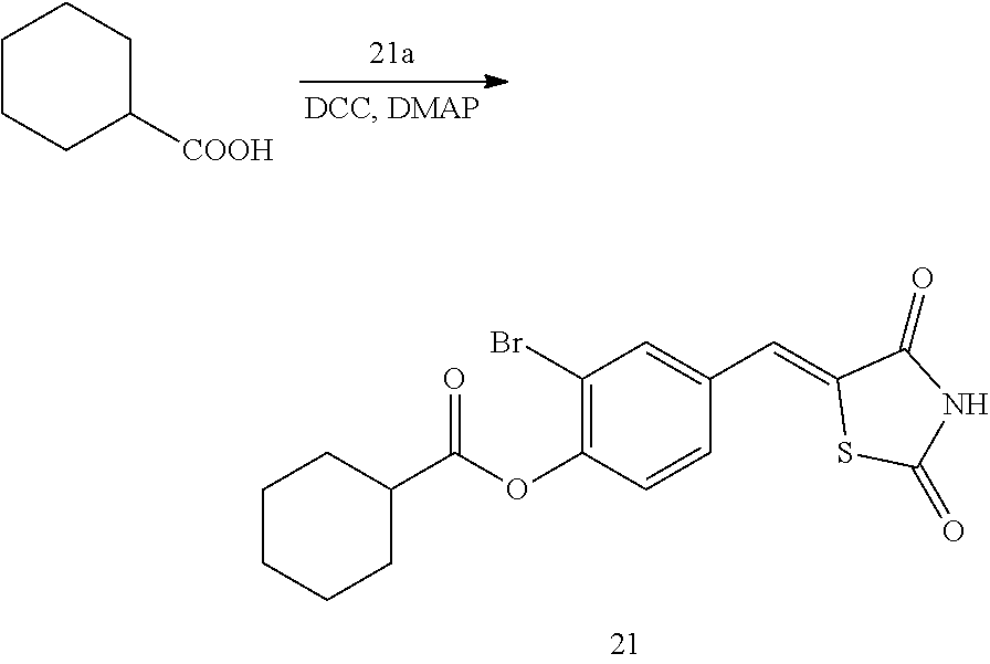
C1CCC([COOH])CC1.C1(Br)=C(OC(C2CCCCC2)=O)C=CC(C=C2SC(=O)NC2=O)=C1
